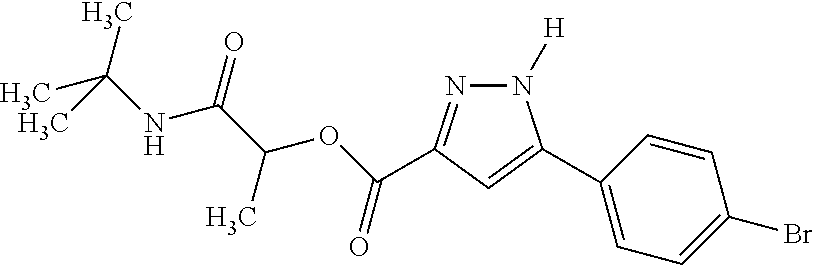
N1([H])N=C(C(OC(C(NC(C)(C)C)=O)C)=O)C=C1C1=CC=C(Br)C=C1
